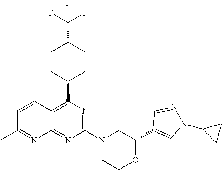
C12=C(C3CCC(C(F)(F)F)CC3)N=C(N3CCOC(C4=CN(C5CC5)N=C4)C3)N=C1N=C(C)C=C2
